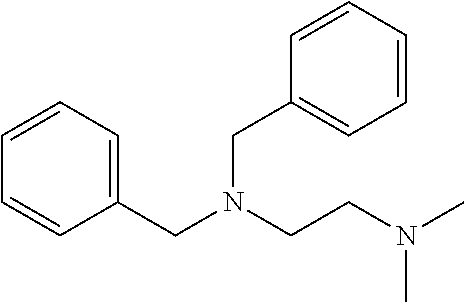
C1(CN(CCN(C)C)CC2=CC=CC=C2)=CC=CC=C1
